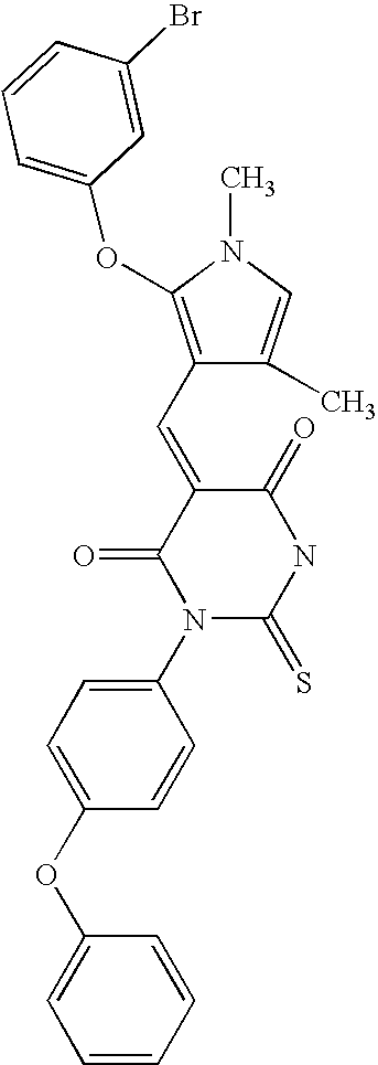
O=C1C(=CC2=C(OC3=CC=CC(Br)=C3)N(C)C=C2C)C(=O)N(C2=CC=C(OC3=CC=CC=C3)C=C2)C(=S)N1
